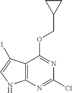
C12=C(N=C(Cl)N=C1OCC1CC1)NC=C2I
